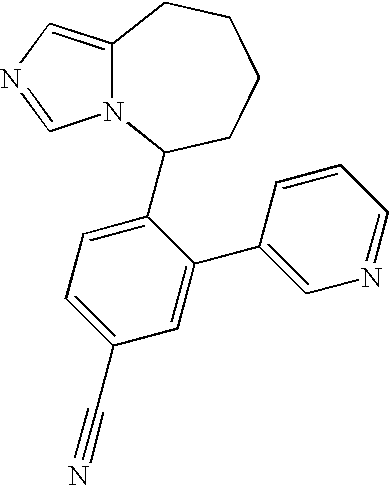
N12C(=CN=C1)CCCCC2C1=CC=C(C#N)C=C1C1=CN=CC=C1
